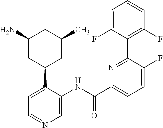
C1C(N)CC(C2=CC=NC=C2NC(C2=CC=C(F)C(C3=C(F)C=CC=C3F)=N2)=O)CC1C
